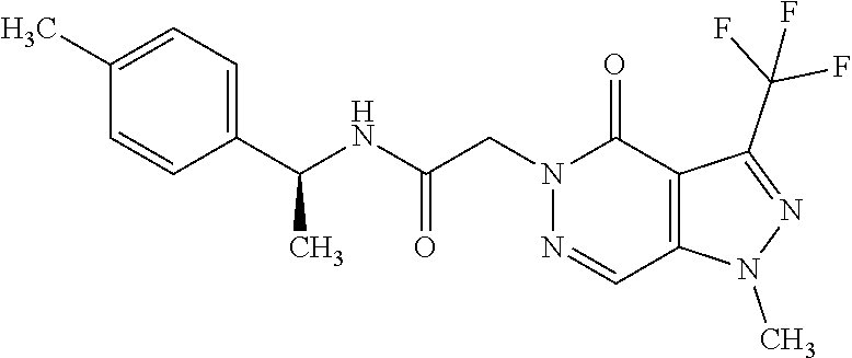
C1(C)=CC=C(C(NC(CN2N=CC3=C(C2=O)C(C(F)(F)F)=NN3C)=O)C)C=C1
